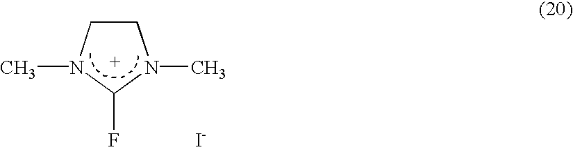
C1(F)N(C)CCN1C.[I-]
